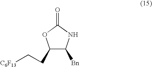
C1([Bn])NC(=O)OC1CC[C6F13]
